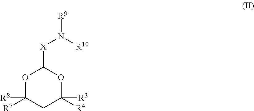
O1C([R7])([R8])CC([R4])([R3])OC1[X]N([R9])[R10]
